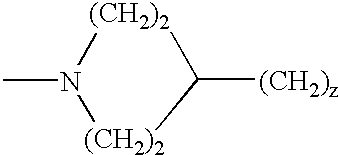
CN1[(CH2)2]C([(CH2)z])[(CH2)2]1
